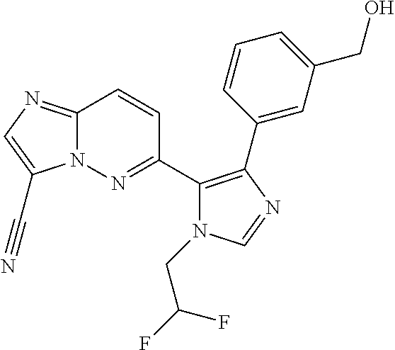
C12=NC=C(C#N)N1N=C(C1=C(C3=CC(CO)=CC=C3)N=CN1CC(F)F)C=C2
